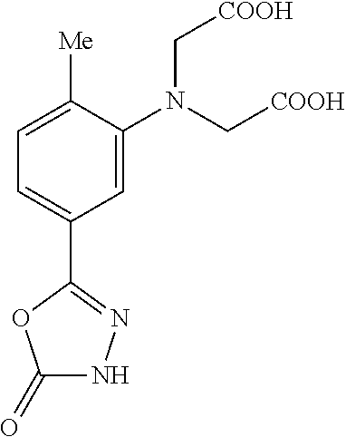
C1=C(N(C[COOH])C[COOH])C([Me])=CC=C1C1=NNC(=O)O1
